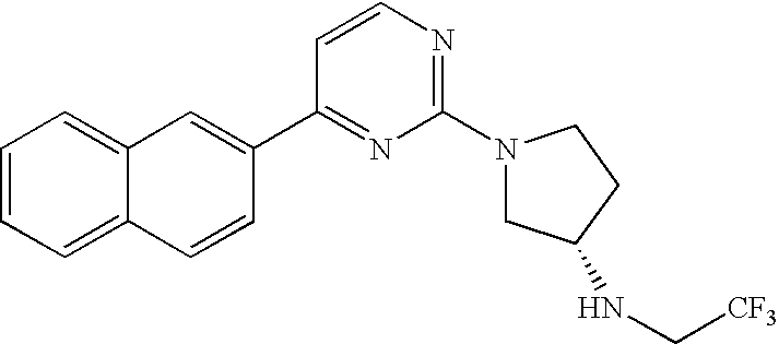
C1=CC=C2C(=C1)C=C(C1=NC(N3CC(NC[CF3])CC3)=NC=C1)C=C2
